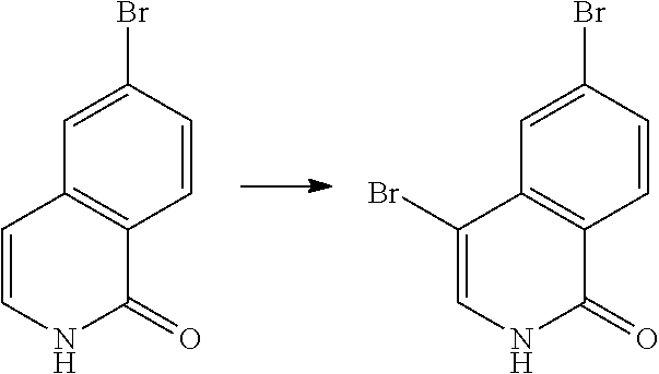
C1=CC(Br)=CC2=C1C(=O)NC=C2.C1=CC(Br)=CC2=C1C(=O)NC=C2Br
